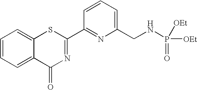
C1=CC=C(CNP(=O)([OEt])[OEt])N=C1C1=NC(=O)C2=CC=CC=C2S1
